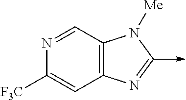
C12=C(N=C(->C)N1[Me])C=C([F3C])N=C2
